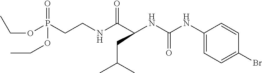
N(C(C(NC(NC1=CC=C(Br)C=C1)=O)CC(C)C)=O)CCP(OCC)(=O)OCC
